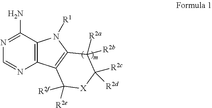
N1=C(N)C2=C(N=C1)C1=C(N2[R1])C([R2b])([R2a])C([R2c])([R2d])[X]C1([R2f])[R2e]
